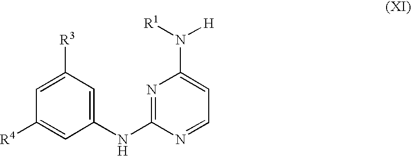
C1(NC2=NC(N([R1])[H])=CC=N2)=CC([R3])=CC([R4])=C1
